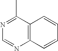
C1=NC2=C(C(C)=N1)C=CC=C2
